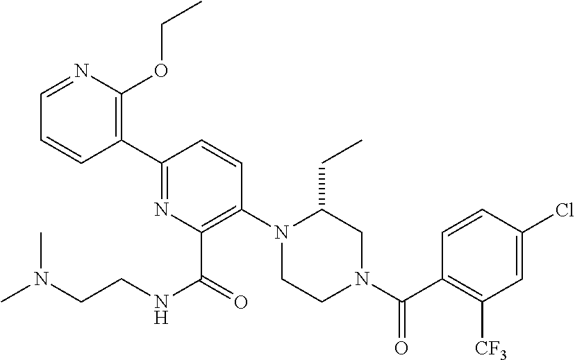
C1(C2=NC(C(=O)NCCN(C)C)=C(N3CCN(C(C4=C([CF3])C=C(Cl)C=C4)=O)CC3CC)C=C2)=C(OCC)N=CC=C1
